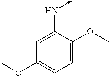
C1(OC)=CC=C(OC)C=C1N->C
